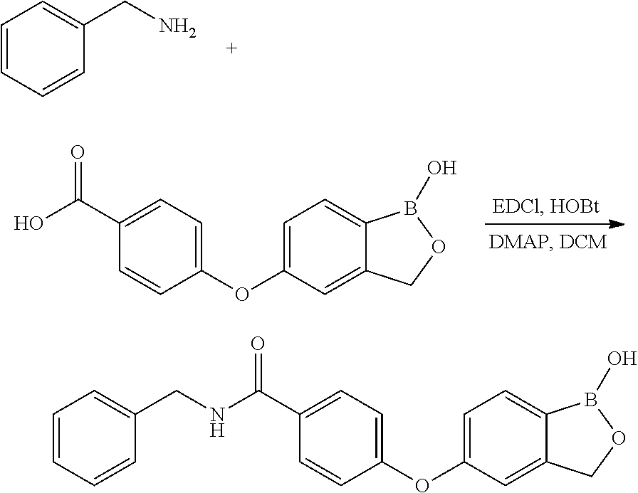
C1=CC=CC(CN)=C1.C1(C(=O)O)=CC=C(OC2=CC=C3C(=C2)COB3O)C=C1.C1(C(=O)NCC2=CC=CC=C2)=CC=C(OC2=CC=C3C(=C2)COB3O)C=C1
